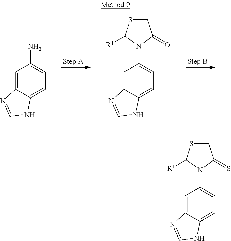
C1=C2C(=CC=C1N)NC=N2.C1=C2C(=CC=C1N1C(=O)CSC1[R1])NC=N2.C1=C2C(=CC=C1N1C(=S)CSC1[R1])NC=N2
